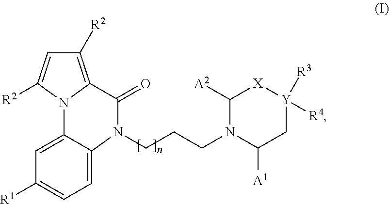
C1([R2])=C2N(C([R2])=C1)C1=CC([R1])=CC=C1N(CCCN1C([A1])C[Y]([R4])([R3])[X]C1[A2])C2=O
